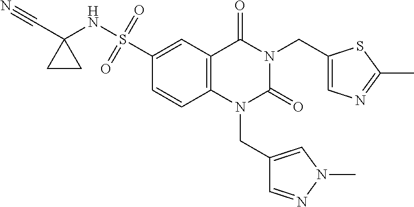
C(N1C(=O)N(CC2=CN(C)N=C2)C2=C(C1=O)C=C(S(=O)(=O)NC1(C#N)CC1)C=C2)C1=CN=C(C)S1
